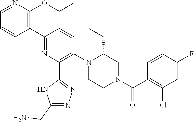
C1=NC(OCC)=C(C2=NC(C3=NN=C(CN)N3)=C(N3CCN(C(C4=C(Cl)C=C(F)C=C4)=O)CC3CC)C=C2)C=C1
